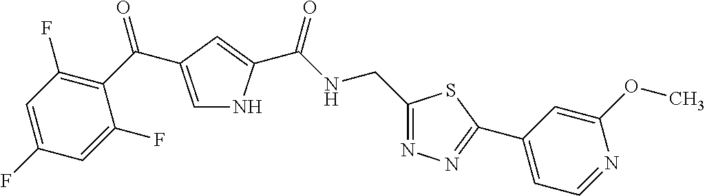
C1=C(C(=O)C2=C(F)C=C(F)C=C2F)C=C(C(NCC2=NN=C(C3=CC=NC(OC)=C3)S2)=O)N1
